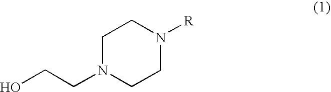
OCCN1CCN([R])CC1
